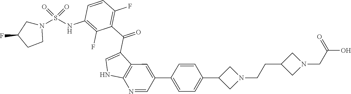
C1(F)=C(NS(N2CC(F)CC2)(=O)=O)C=CC(F)=C1C(C1=CNC2=C1C=C(C1=CC=C(C3CN(CCC4CN(CC(O)=O)C4)C3)C=C1)C=N2)=O
